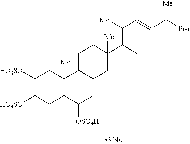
C1([HO3SO])C([HO3SO])CC2C([Me])(C1)C1C(CC2[OSO3H])C2C([Me])(CC1)C(C(C=CC([Pr-i])[Me])[Me])CC2.[3 Na]
